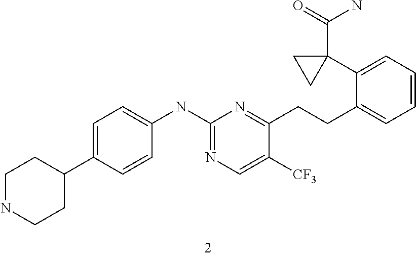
C1NCCC(C2=CC=C(NC3=NC=C([CF3])C(CCC4=CC=CC=C4C4(C(=O)N)CC4)=N3)C=C2)C1
